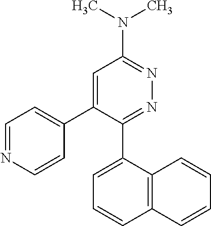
C1=NC=CC(C2=CC(N(C)C)=NN=C2C2=CC=CC3=C2C=CC=C3)=C1
